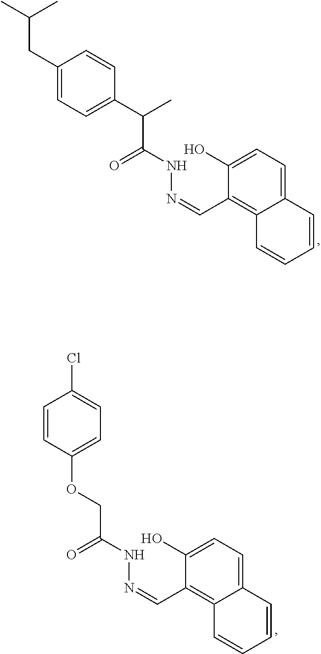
C1(C(C(NN=CC2=C3C(=CC=C2O)C=CC=C3)=O)C)=CC=C(CC(C)C)C=C1.C1=CC(OCC(NN=CC2=C3C(=CC=C2O)C=CC=C3)=O)=CC=C1Cl
